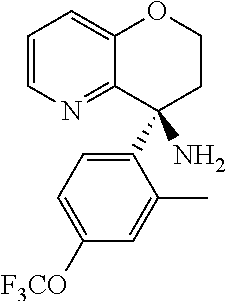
C1=CN=C2C(=C1)OCCC2(C1=CC=C([F3CO])C=C1C)N
